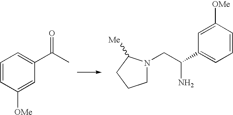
C1=CC([OMe])=CC(C(C)=O)=C1.C1N(CC(C2=CC=CC([OMe])=C2)N)C([Me])CC1
